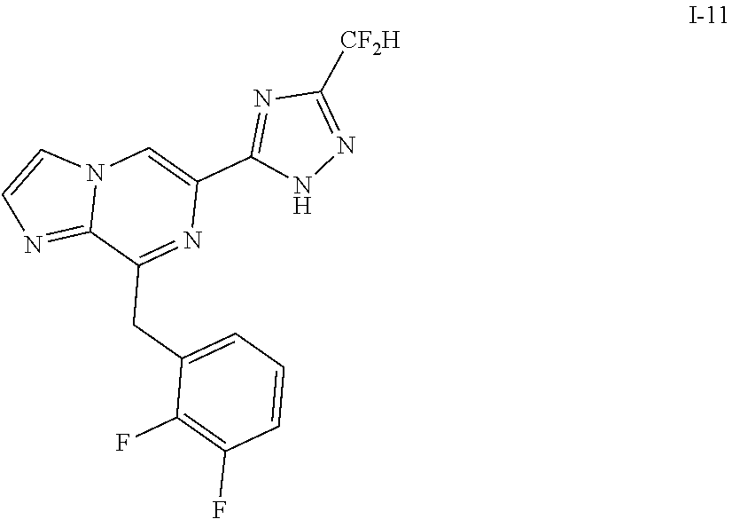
C1=CC=C(CC2=NC(C3=NC([CF2H])=NN3)=CN3C2=NC=C3)C(F)=C1F
